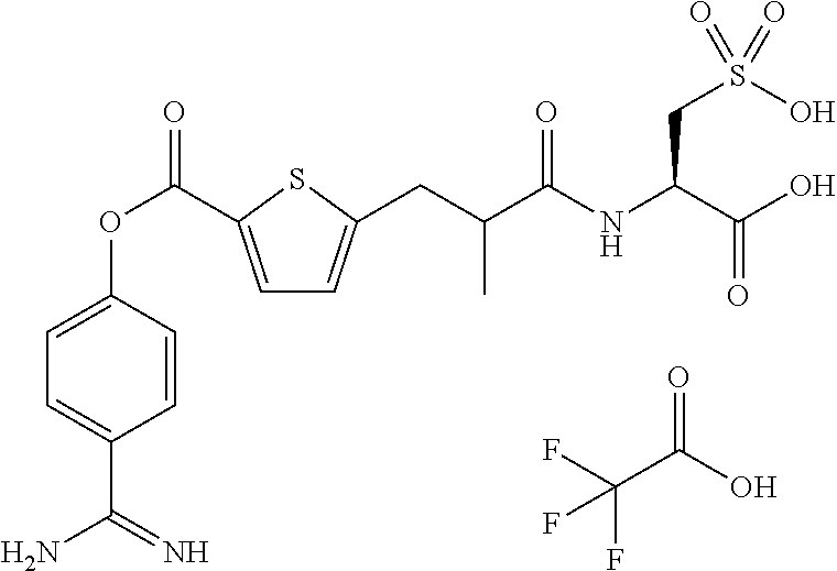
FC(C(O)=O)(F)F.C1=C(C(OC2=CC=C(C(=N)N)C=C2)=O)SC(CC(C(NC(C(O)=O)CS(O)(=O)=O)=O)C)=C1
